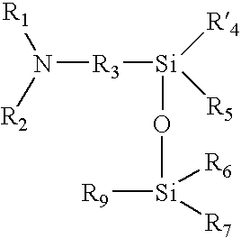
N([R3][Si](O[Si]([R7])([R6])[R9])([R5])[R4])([R1])[R2]
